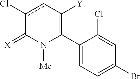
C1(C2=C([Y])cc(Cl)C(=[X])N2[Me])=CC=C(Br)C=C1Cl
